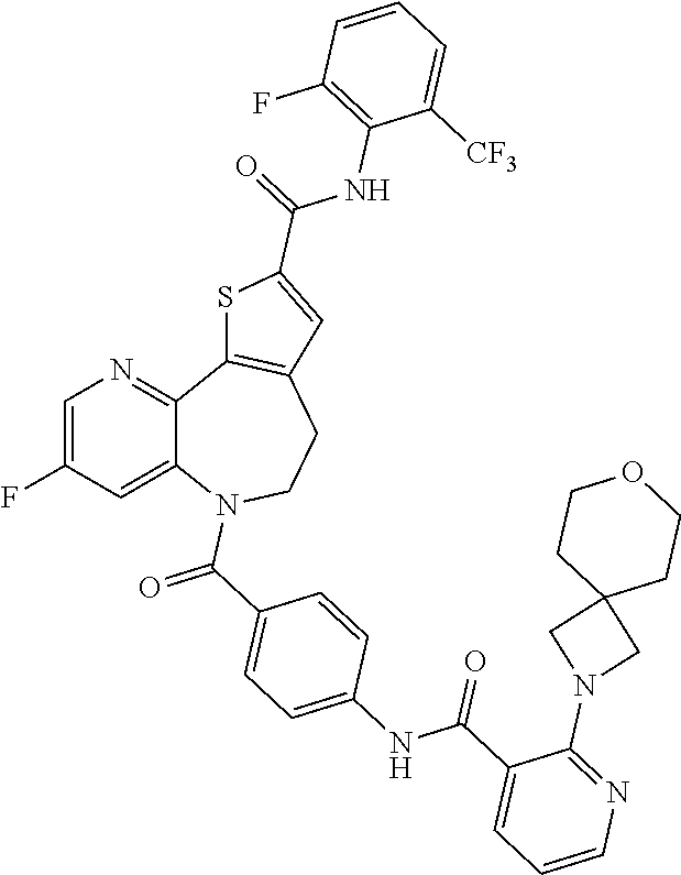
C1=C(F)C=C2C(=N1)C1=C(CCN2C(C2=CC=C(NC(C3=CC=CN=C3N3CC4(C3)CCOCC4)=O)C=C2)=O)C=C(C(=O)NC2=C(F)C=CC=C2[CF3])S1
